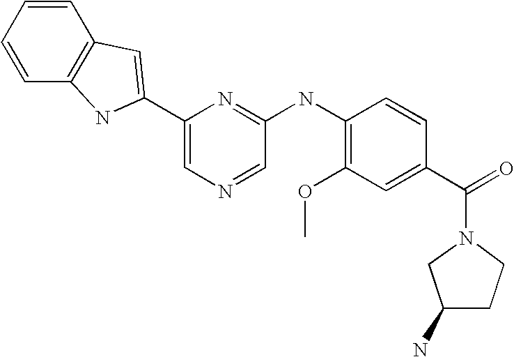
C1=CC=CC2=C1NC(C1=CN=CC(NC3=C(OC)C=C(C(=O)N4CC(N)CC4)C=C3)=N1)=C2
